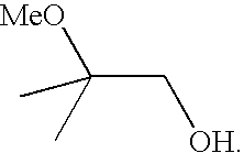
C(C[OH])(C)([MeO])C
